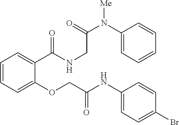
C1=CC=C(OCC(NC2=CC=C(Br)C=C2)=O)C(C(=O)NCC(N(C2=CC=CC=C2)[Me])=O)=C1
